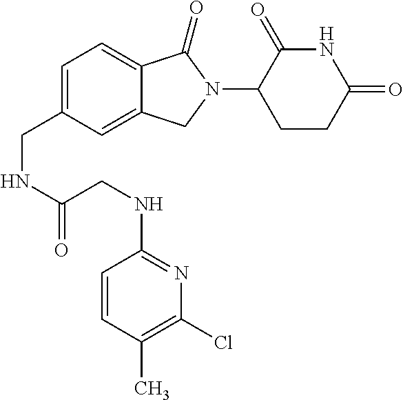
C1=C(CNC(=O)CNC2=NC(Cl)=C(C)C=C2)C=C2C(=C1)C(=O)N(C1CCC(=O)NC1=O)C2
